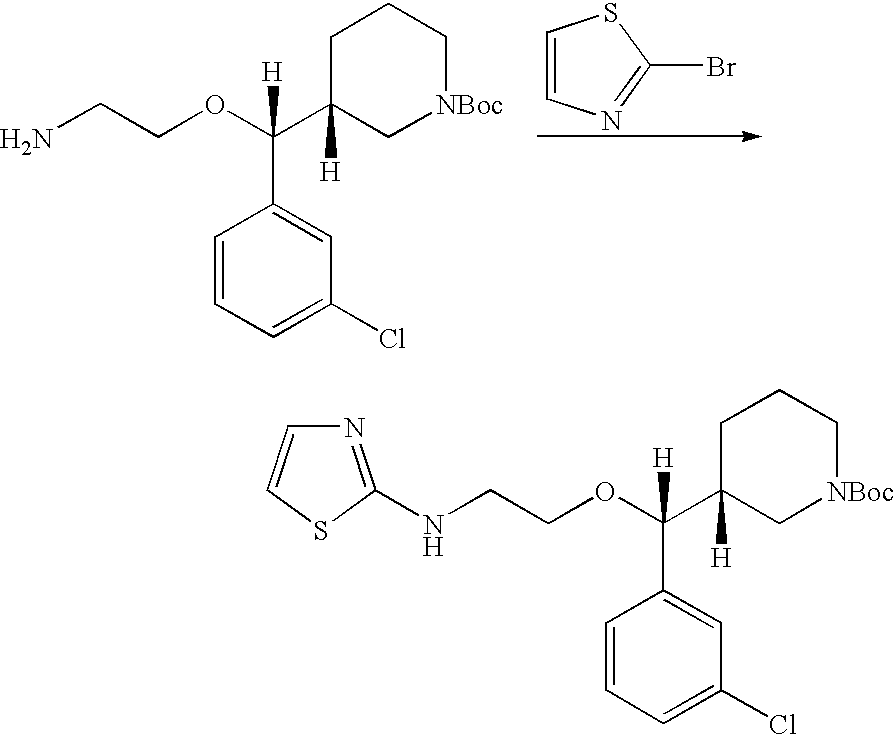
NCCOC(C1([H])C[NBoc]CCC1)(C1=CC(Cl)=CC=C1)[H].C1=CN=C(Br)S1.N(CCOC(C1([H])C[NBoc]CCC1)(C1=CC(Cl)=CC=C1)[H])C1=NC=CS1
